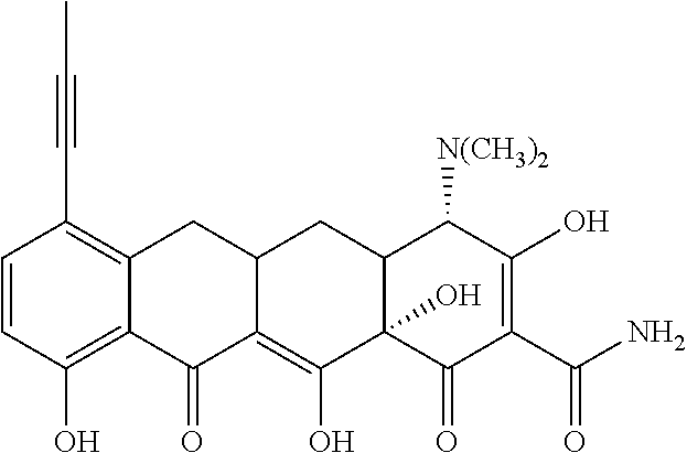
C1=CC(O)=C2C(=C1C#CC)CC1C(=C(O)C3(O)C(C1)C([N(CH3)2])C(O)=C(C(N)=O)C3=O)C2=O
